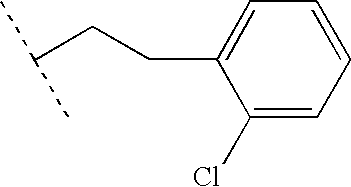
C(C1=CC=CC=C1Cl)CC(C)C
